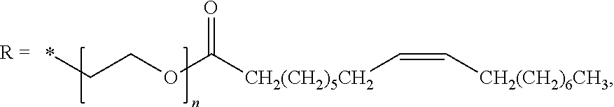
*CCOC([CH2(CH2)5CH2]C=C[CH2(CH2)6CH3])=O
